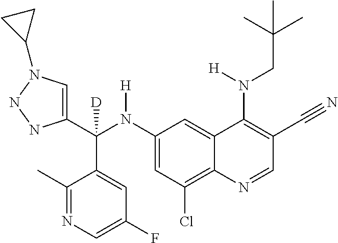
C1(N(C(C2=CN(C3CC3)NN2)(C2=CC(F)=CN=C2C)[D])[H])=CC(Cl)=C2C(=C1)C(N(CC(C)(C)C)[H])=C(C#N)C=N2
